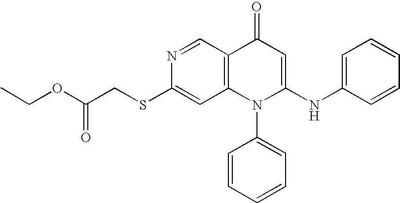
C1(SCC(OCC)=O)=CC2=C(C=N1)C(=O)C=C(NC1=CC=CC=C1)N2C1=CC=CC=C1
